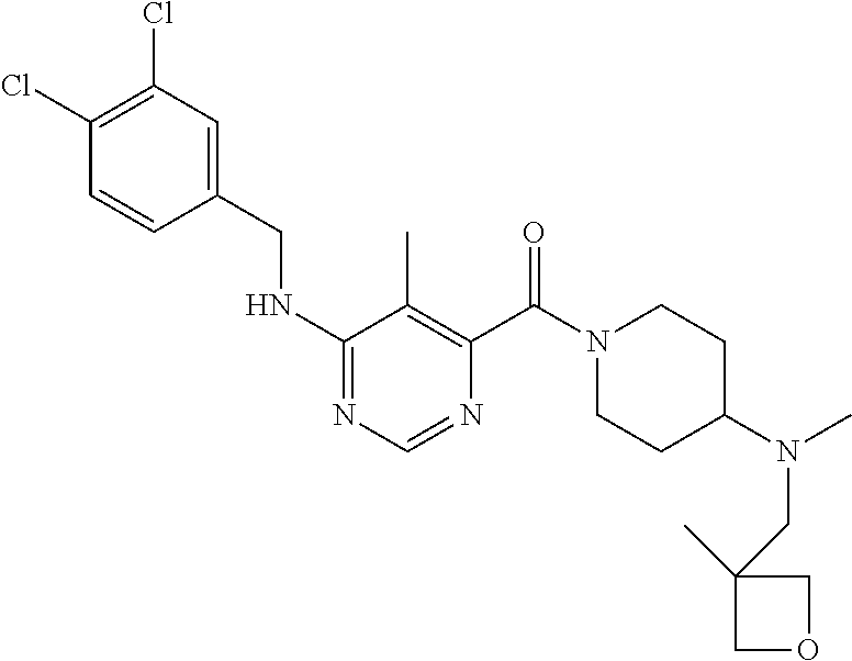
C1(NCC2=CC(Cl)=C(Cl)C=C2)=NC=NC(C(N2CCC(N(C)CC3(C)COC3)CC2)=O)=C1C
